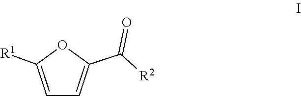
C1=C([R1])OC(C(=O)[R2])=C1
